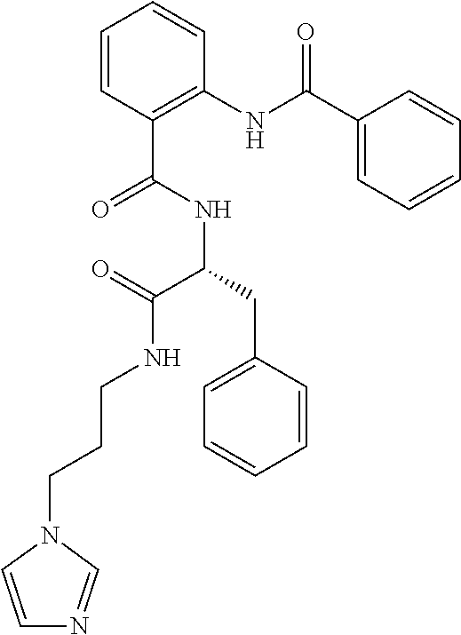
C1=CC(C(=O)NC(C(NCCCN2C=CN=C2)=O)CC2=CC=CC=C2)=C(NC(=O)C2=CC=CC=C2)C=C1
